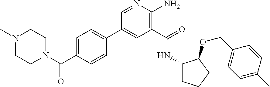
C1(C2=CC=C(C(N3CCN(C)CC3)=O)C=C2)=CC(C(=O)NC2CCCC2OCC2=CC=C(C)C=C2)=C(N)N=C1
